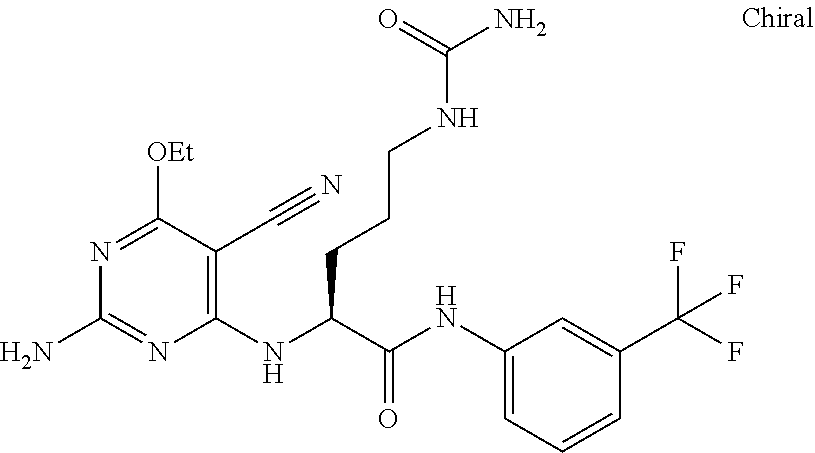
C1(NC(C(NC2=CC=CC(C(F)(F)F)=C2)=O)CCCNC(N)=O)=C(C#N)C([OEt])=NC(N)=N1
